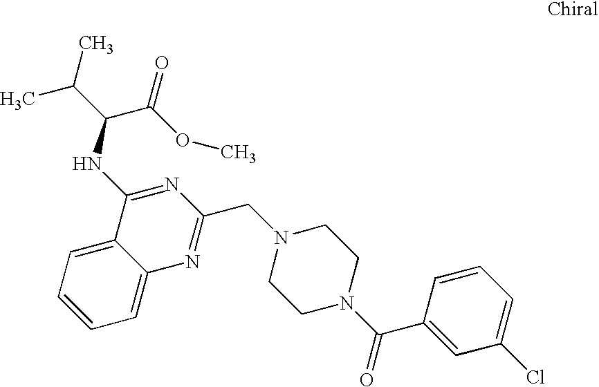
C1=CC=C2C(=C1)C(NC(C(=O)OC)C(C)C)=NC(CN1CCN(C(C3=CC(Cl)=CC=C3)=O)CC1)=N2
